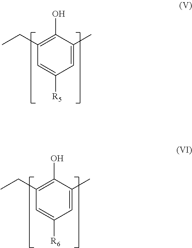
C1=C(C)C(O)=C(CC)C=C1[R5].C1=C(C)C(O)=C(CC)C=C1[R6]
